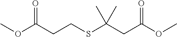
COC(CCSC(CC(OC)=O)(C)C)=O
